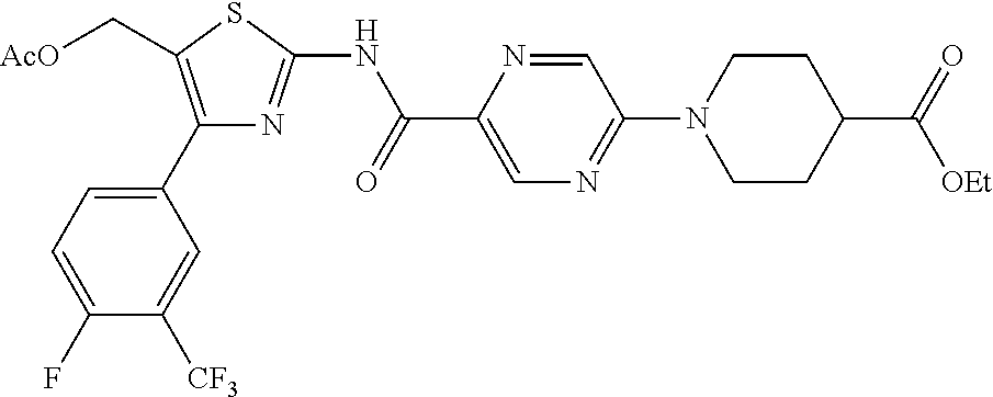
N(C(C1=CN=C(N2CCC(C(=O)[OEt])CC2)C=N1)=O)C1=NC(C2=CC=C(F)C([CF3])=C2)=C(C[AcO])S1
